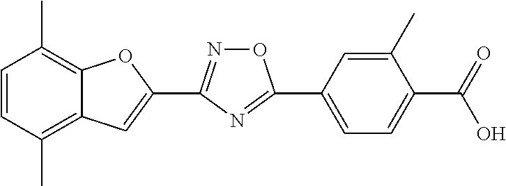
C1=CC(C)=C2C(=C1C)OC(C1=NOC(C3=CC=C(C(=O)O)C(C)=C3)=N1)=C2
